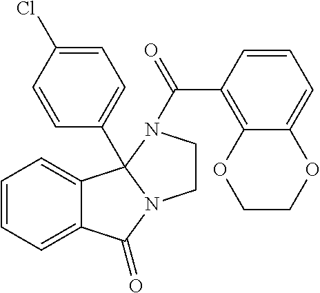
C12=CC=CC=C1C1(C3=CC=C(Cl)C=C3)N(C2=O)CCN1C(C1=C2C(=CC=C1)OCCO2)=O
